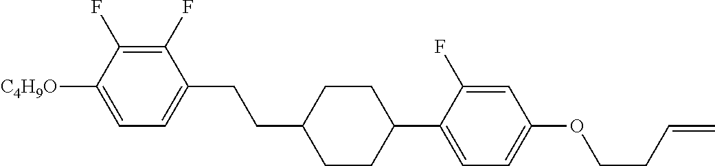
C1(F)=C(F)C([C4H9O])=CC=C1CCC1CCC(C2=CC=C(OCCC=C)C=C2F)CC1
